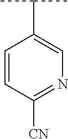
C1=CC([CN])=NC=C1C(C)C
